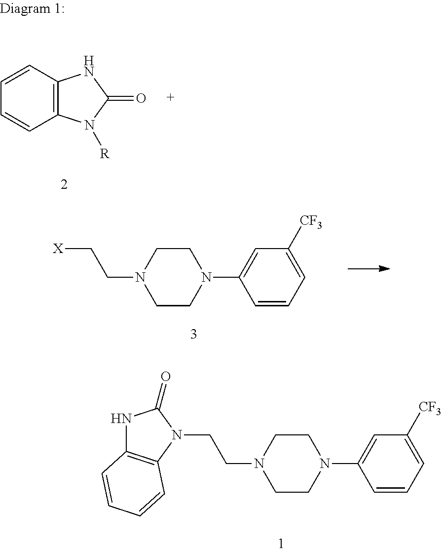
C12=C(C=CC=C1)NC(=O)N2[R].C1=CC=C([CF3])C=C1N1CCN(CC[X])CC1.C1CN(C2=CC([CF3])=CC=C2)CCN1CCN1C2=C(NC1=O)C=CC=C2
